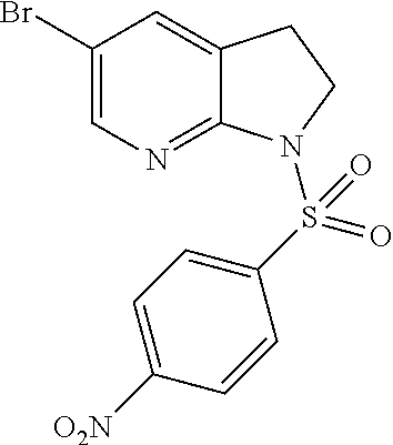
C1(Br)=CN=C2C(=C1)CCN2S(C1=CC=C([O2N])C=C1)(=O)=O
